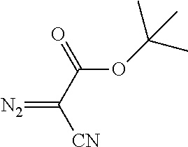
[CN]C(C(OC(C)(C)C)=O)=[N2]
